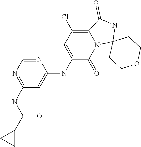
N1=CN=C(NC(C2CC2)=O)C=C1NC1=CC(Cl)=C2N(C1=O)C1(NC2=O)CCOCC1
